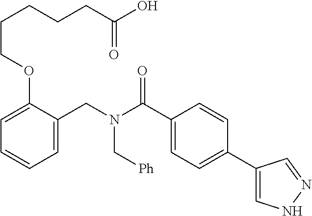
C1=C(CN(C(C2=CC=C(C3=CNN=C3)C=C2)=O)C[Ph])C(OCCCCCC(O)=O)=CC=C1
